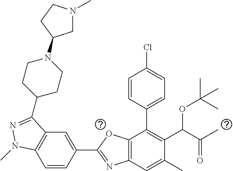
C1=CC(C2=NC3=C(O2)C(C2=CC=C(Cl)C=C2)=C(C(C(C)=O)OC(C)(C)C)C(C)=C3)=CC2=C1N(C)N=C2C1CCN(C2CN(C)CC2)CC1
